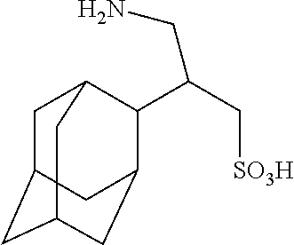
C1C2CC3CC(C(C(C[SO3H])CN)C1C3)C2
